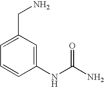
C1(NC(N)=O)=CC(CN)=CC=C1
